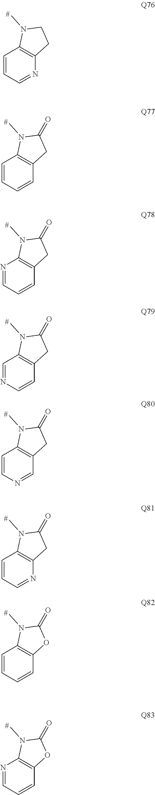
N1=CC=CC2=C1CCN2C.C1=CC=CC2=C1CC(=O)N2C.C1=CC=NC2=C1CC(=O)N2C.C1=CN=CC2=C1CC(=O)N2C.C1=NC=CC2=C1CC(=O)N2C.N1=CC=CC2=C1CC(=O)N2C.C1=CC=CC2=C1OC(=O)N2C.C1=CC=NC2=C1OC(=O)N2C
